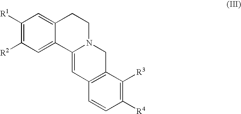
C1([R1])=C([R2])C=C2C(=C1)CCN1C2=CC2=C(C1)C([R3])=C([R4])C=C2
